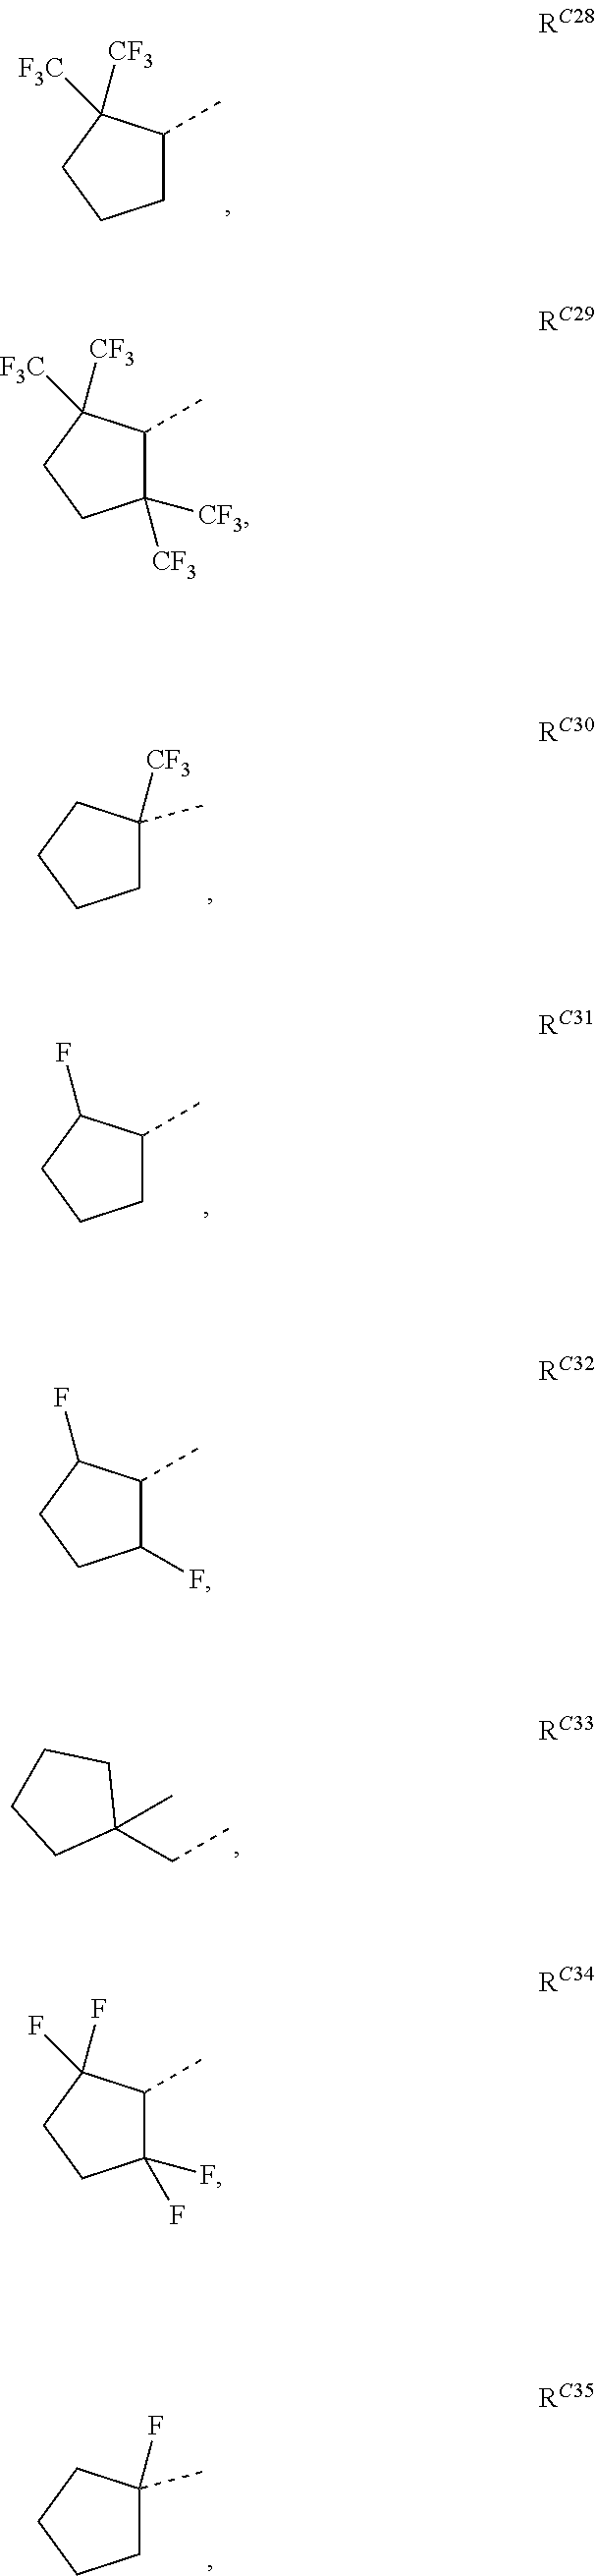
C1C(C)C([CF3])([F3C])CC1.C1([CF3])([CF3])C(C)C([CF3])([F3C])CC1.C1C(C)([CF3])CCC1.C1C(C)C(F)CC1.C1(F)C(C)C(F)CC1.C1(CC)(C)CCCC1.C1(F)(F)C(C)C(F)(F)CC1.C1C(C)(F)CCC1
